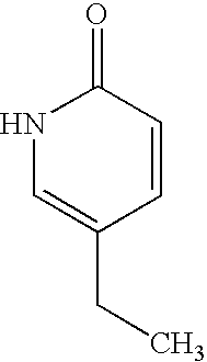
N1C=C(CC)C=CC1=O
